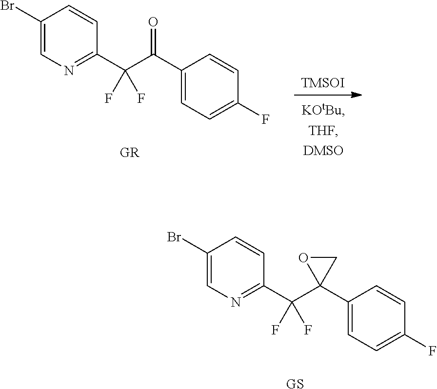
C1(Br)=CN=C(C(C2(C3=CC=C(F)C=C3)CO2)(F)F)C=C1.[GS].C1(Br)=CN=C(C(C(C2=CC=C(F)C=C2)=O)(F)F)C=C1.[GR].[TMSOI]
